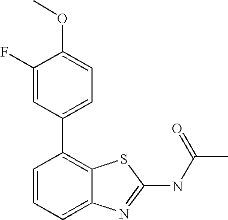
C1=CC=C2C(=C1C1=CC=C(OC)C(F)=C1)SC(NC(C)=O)=N2
